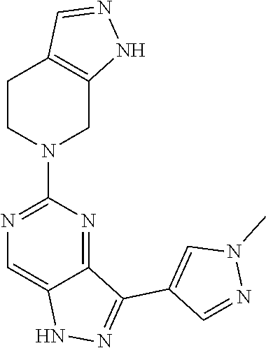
N1(C)C=C(C2=NNC3=CN=C(N4CCC5=C(NN=C5)C4)N=C32)C=N1
